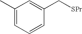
C1(C)=CC=CC(C[SPr])=C1
